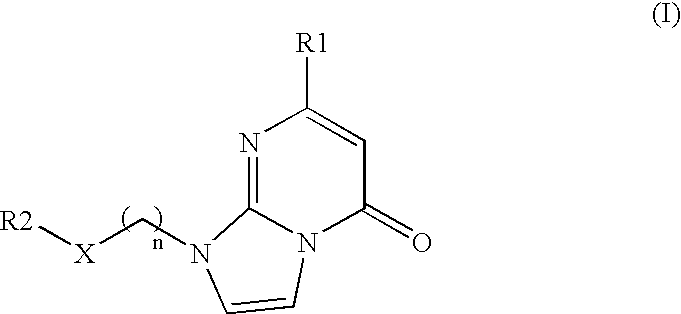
N1=C2N(C(=O)C=C1[R1])C=CN2C[X][R2]
